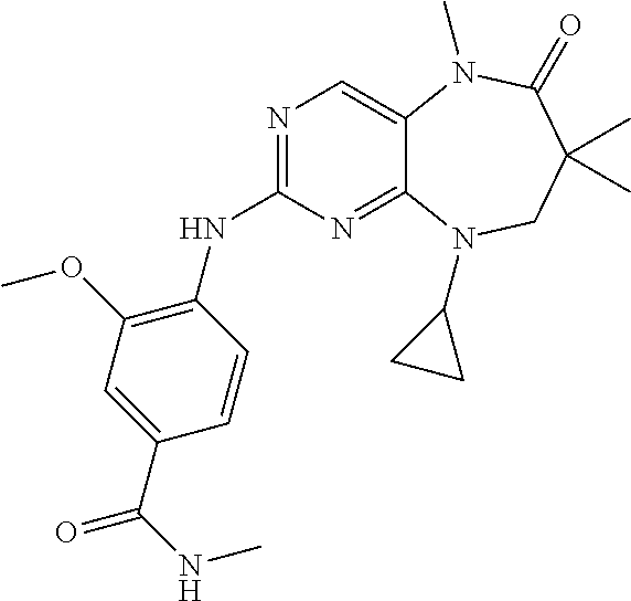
N1=C(NC2=C(OC)C=C(C(NC)=O)C=C2)N=C2C(=C1)N(C)C(=O)C(C)(C)CN2C1CC1
